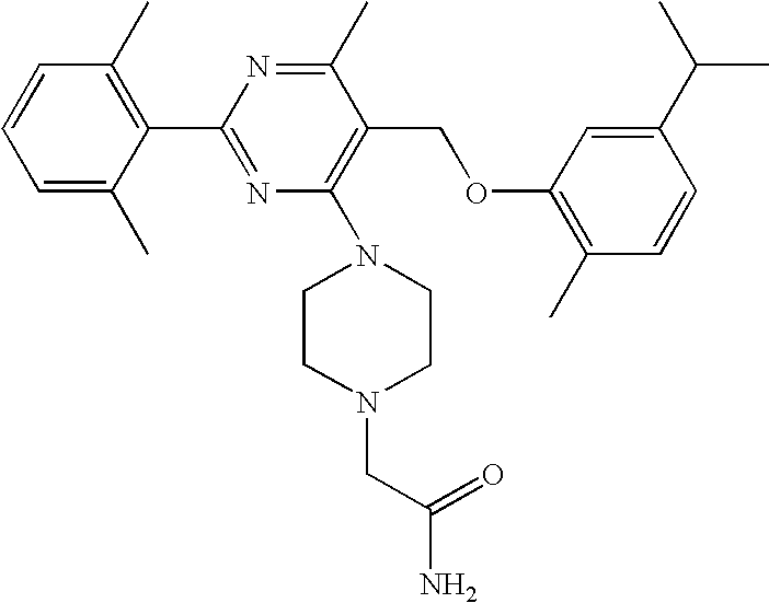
C1(C2=NC(N3CCN(CC(N)=O)CC3)=C(COC3=C(C)C=CC(C(C)C)=C3)C(C)=N2)=C(C)C=CC=C1C
